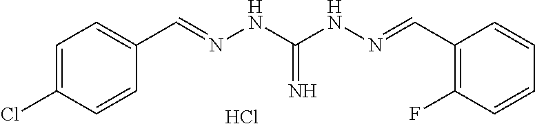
C1=C(Cl)C=CC(C=NNC(NN=CC2=C(F)C=CC=C2)=N)=C1.Cl
